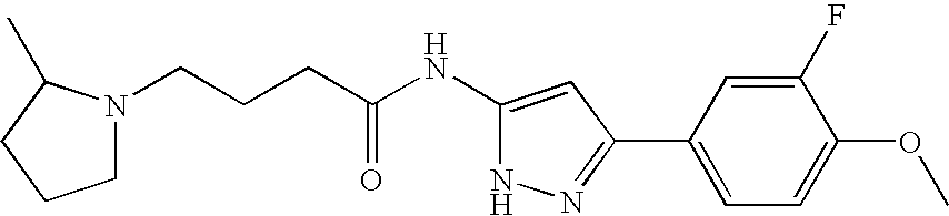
C(CCC(NC1=CC(C2=CC=C(OC)C(F)=C2)=NN1)=O)N1CCCC1C
